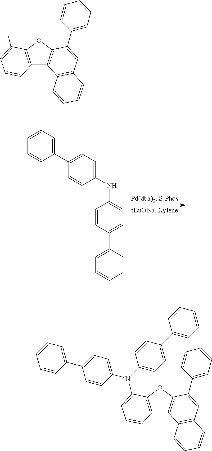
C12=C(OC3=C1C1=C(C=C3C3=CC=CC=C3)C=CC=C1)C(I)=CC=C2.C1(C2=CC=C(NC3=CC=C(C4=CC=CC=C4)C=C3)C=C2)=CC=CC=C1.C12=C(OC3=C1C1=C(C=C3C3=CC=CC=C3)C=CC=C1)C(N(C1=CC=C(C3=CC=CC=C3)C=C1)C1=CC=C(C3=CC=CC=C3)C=C1)=CC=C2
